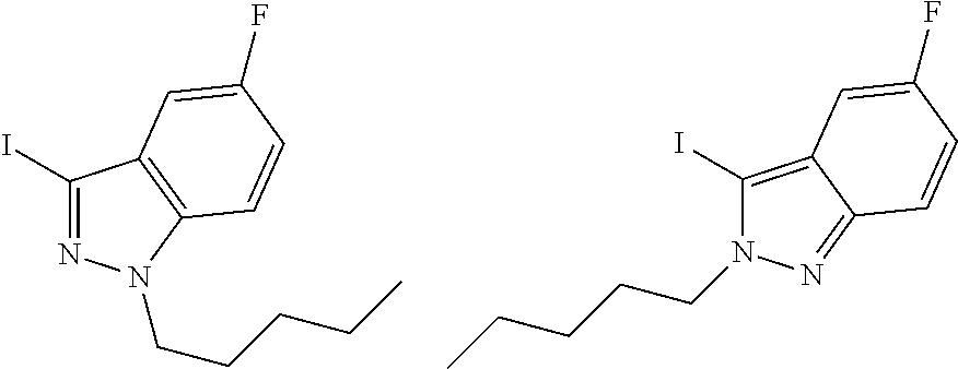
IC1=NN(CCCCC)C2=C1C=C(F)C=C2.IC1=C2C(=NN1CCCCC)C=CC(F)=C2
